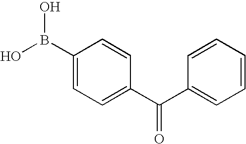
C1(B(O)O)=CC=C(C(C2=CC=CC=C2)=O)C=C1
